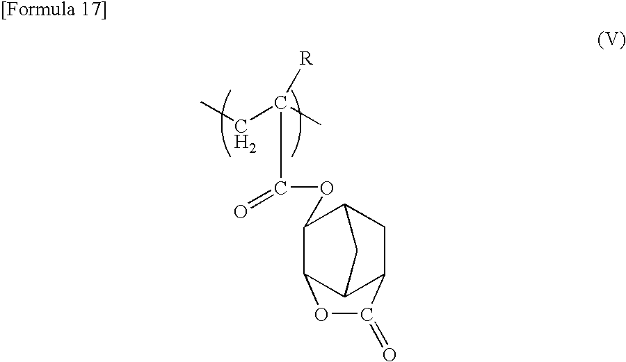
CCC(C)([R])C(OC1C2C3C(CC1C3)C(=O)O2)=O
